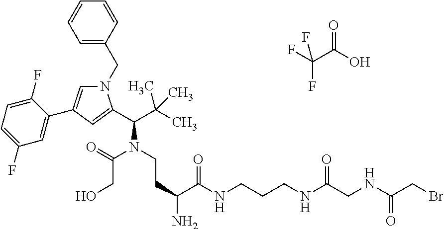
FC(F)(C(O)=O)F.N1(CC2=CC=CC=C2)C=C(C2=CC(F)=CC=C2F)C=C1C(C(C)(C)C)N(CCC(N)C(NCCCNC(CNC(CBr)=O)=O)=O)C(=O)CO
